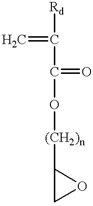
[Rd]C(=C)C(=O)O[(CH2)n]C1CO1
